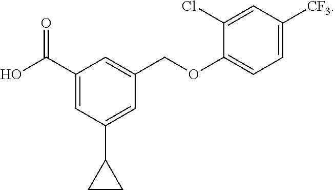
C1(C(O)=O)=CC(C2CC2)=CC(COC2=CC=C([CF3])C=C2Cl)=C1
